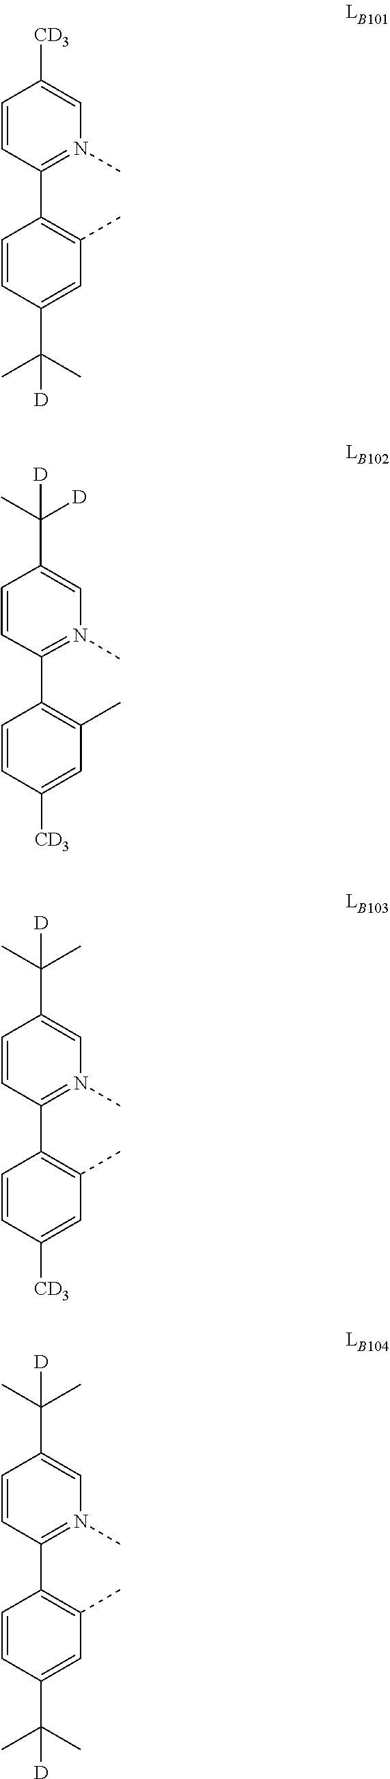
C1(C2=N(C)C=C([CD3])C=C2)=C(C)C=C(C(C)(C)[D])C=C1.CC1=C(C2=N(C)C=C(C(C)([D])[D])C=C2)C=CC([CD3])=C1.C1=CC(C(C)([D])C)=CN(C)=C1C1=C(C)C=C([CD3])C=C1.C1=CC(C(C)([D])C)=CN(C)=C1C1=C(C)C=C(C(C)(C)[D])C=C1
